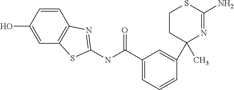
C1=C(O)C=CC2=C1SC(NC(C1=CC=CC(C3(C)N=C(N)SCC3)=C1)=O)=N2
